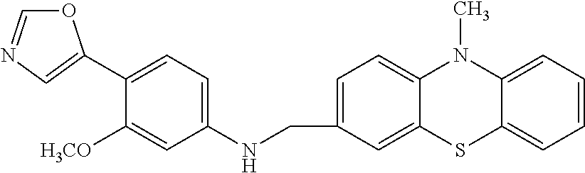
C1(C2=CN=CO2)=CC=C(NCC2=CC=C3C(=C2)SC2=CC=CC=C2N3C)C=C1[H3CO]
